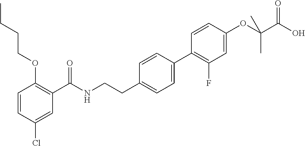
C1=CC(Cl)=CC(C(NCCC2=CC=C(C3=C(F)C=C(OC(C(O)=O)(C)C)C=C3)C=C2)=O)=C1OCCCC
